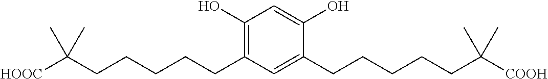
C1(O)=C(CCCCCC([HOOC])(C)C)C=C(CCCCCC([COOH])(C)C)C(O)=C1
